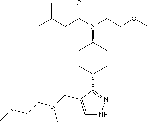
C1=C(CN(CCNC)C)C(C2CCC(N(CCOC)C(=O)CC(C)C)CC2)=NN1
